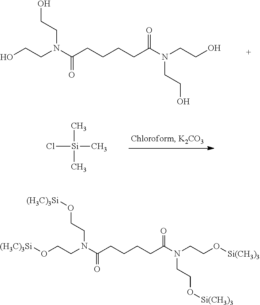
OCCN(C(CCCCC(N(CCO)CCO)=O)=O)CCO.C[Si](Cl)(C)C.O(CCN(C(CCCCC(N(CCO[Si(CH3)3])CCO[Si(CH3)3])=O)=O)CCO[(H3C)3Si])[(H3C)3Si]
